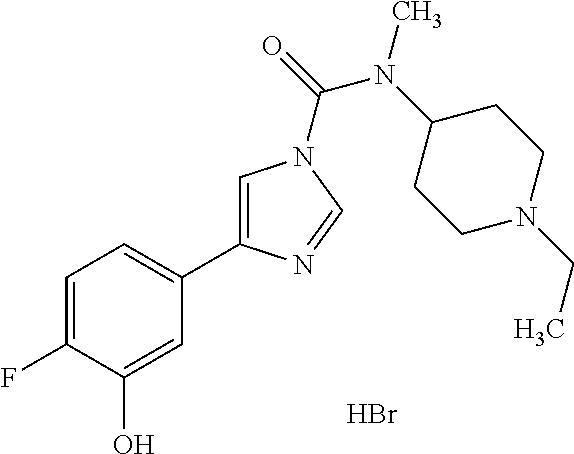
C1=C(F)C(O)=CC(C2=CN(C(=O)N(C3CCN(CC)CC3)C)C=N2)=C1.Br
